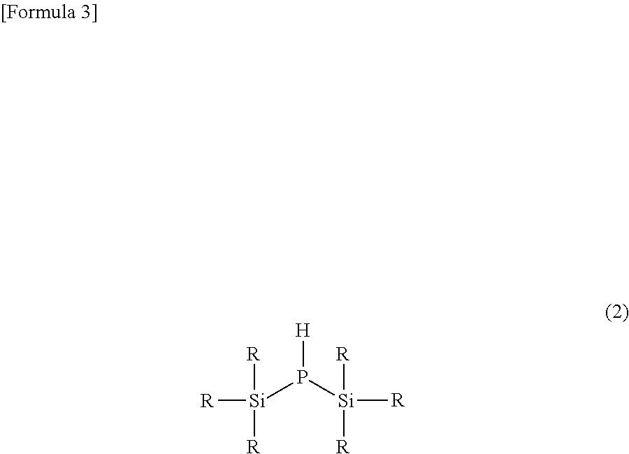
[H]P([Si]([R])([R])[R])[Si]([R])([R])[R]
